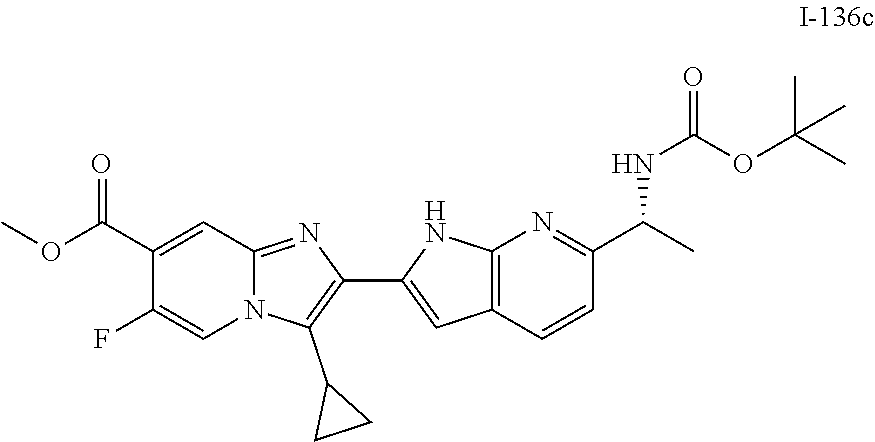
C1(F)=CN2C(=NC(C3=CC4=C(N=C(C(C)NC(=O)OC(C)(C)C)C=C4)N3)=C2C2CC2)C=C1C(OC)=O
